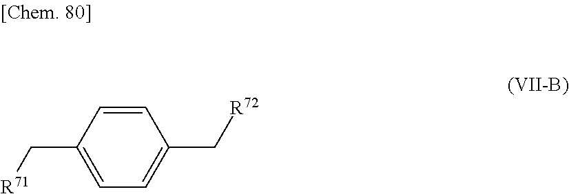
C(C1=CC=C(C[R72])C=C1)[R71]
